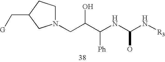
C(C(C(NC(N[R3])O)[Ph])O)N1CCC(C[G])C1
